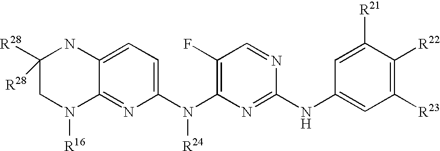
C1=C2C(=NC(N(C3=C(F)C=NC(NC4=CC([R23])=C([R22])C([R21])=C4)=N3)[R24])=C1)N([R16])CC([R28])([R28])N2
